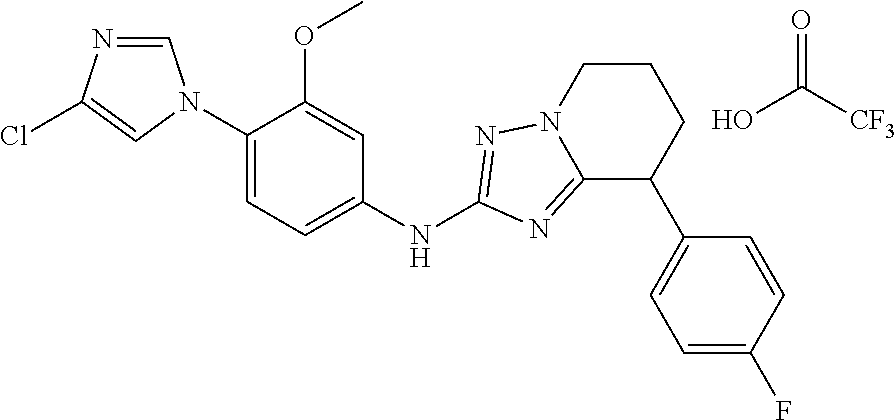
O=C([CF3])O.C1=NC(Cl)=CN1C1=CC=C(NC2=NN3C(=N2)C(C2=CC=C(F)C=C2)CCC3)C=C1OC
